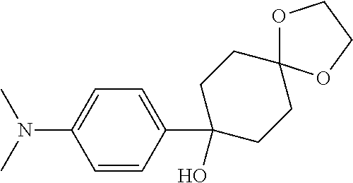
C1=CC(C2(O)CCC3(CC2)OCCO3)=CC=C1N(C)C
